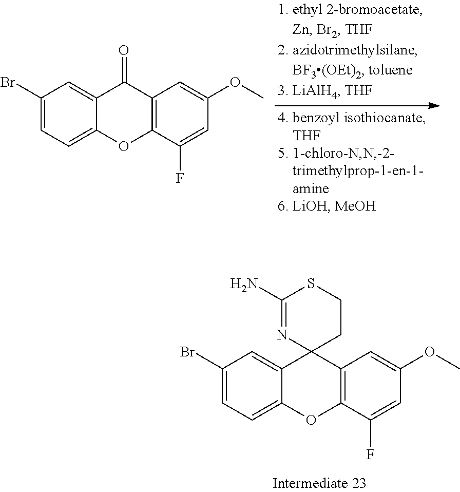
C12=CC=C(Br)C=C1C(=O)C1=C(O2)C(F)=CC(OC)=C1.C12=CC=C(Br)C=C1C1(C3=C(O2)C(F)=CC(OC)=C3)CCSC(N)=N1
